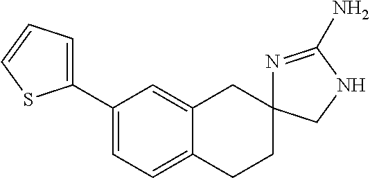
C1(C2=CC=CS2)=CC=C2C(=C1)CC1(CC2)N=C(N)NC1
